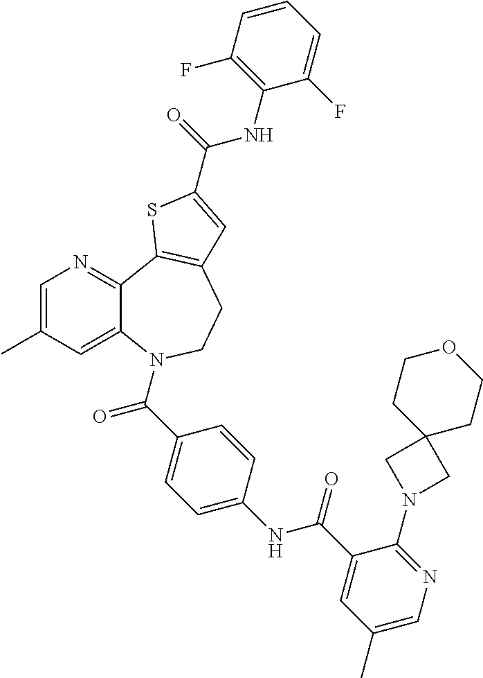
C12=CC(C)=CN=C1C1=C(CCN2C(C2=CC=C(NC(C3=CC(C)=CN=C3N3CC4(C3)CCOCC4)=O)C=C2)=O)C=C(C(=O)NC2=C(F)C=CC=C2F)S1
